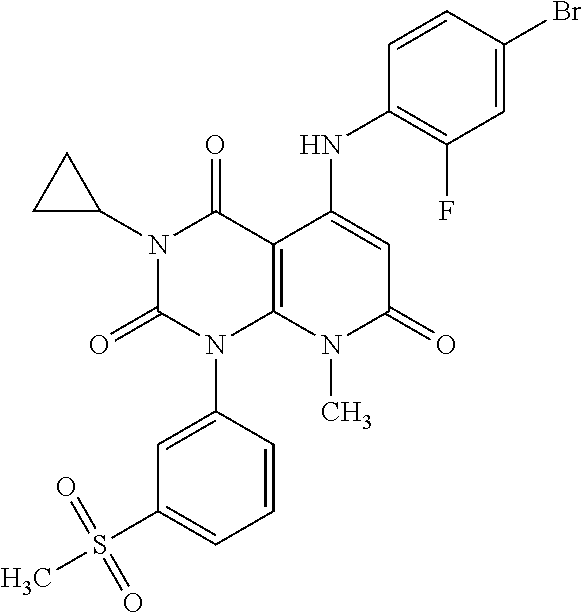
C1(NC2=CC(=O)N(C)C3=C2C(=O)N(C2CC2)C(=O)N3C2=CC(S(C)(=O)=O)=CC=C2)=C(F)C=C(Br)C=C1
